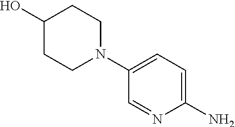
C1(O)CCN(C2=CC=C(N)N=C2)CC1
